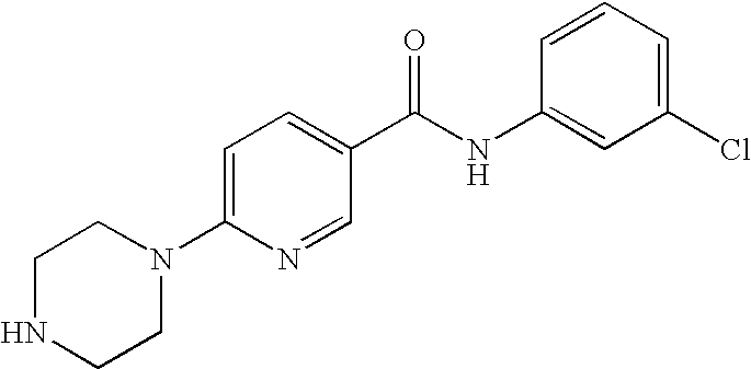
C1=C(N2CCNCC2)N=CC(C(=O)NC2=CC(Cl)=CC=C2)=C1
